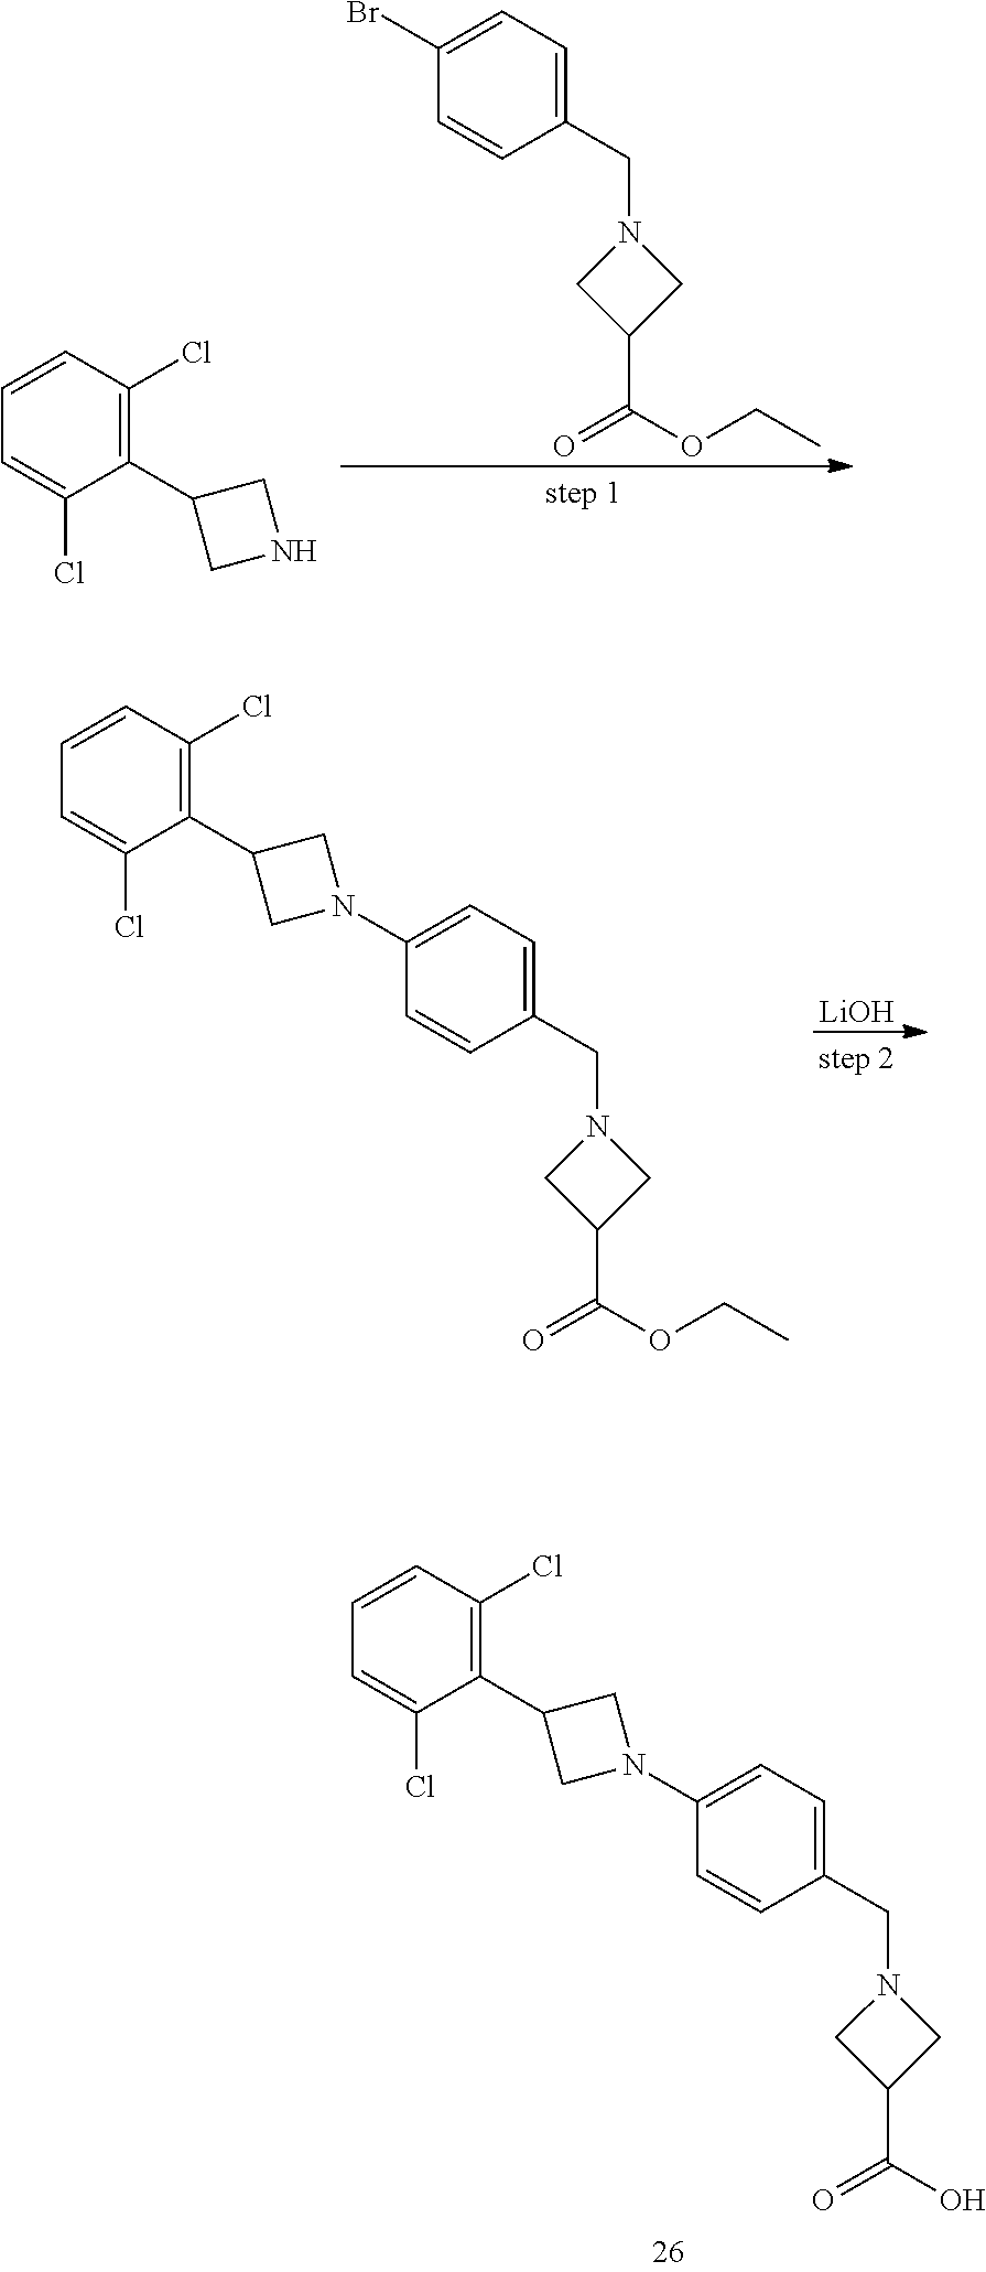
C1(C2CNC2)=C(Cl)C=CC=C1Cl.C1(CN2CC(C(OCC)=O)C2)=CC=C(Br)C=C1.[LiOH].C1(CN2CC(C(OCC)=O)C2)=CC=C(N2CC(C3=C(Cl)C=CC=C3Cl)C2)C=C1.C1(CN2CC(C(O)=O)C2)=CC=C(N2CC(C3=C(Cl)C=CC=C3Cl)C2)C=C1
